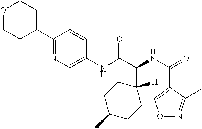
N(C(C1([H])CCC(C)CC1)C(=O)NC1=CN=C(C2CCOCC2)C=C1)C(=O)C1=CON=C1C
